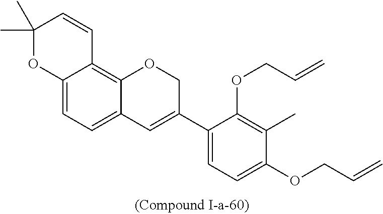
C12=CC=C3C(=C1C=CC(C)(C)O2)OCC(C1=CC=C(OCC=C)C(C)=C1OCC=C)=C3
